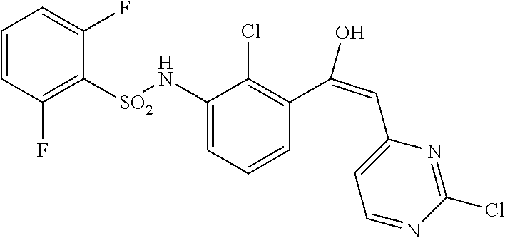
C1=CC(F)=C([SO2]NC2=CC=CC(C(=CC3=CC=NC(Cl)=N3)O)=C2Cl)C(F)=C1
